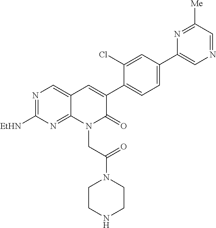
N1=C([EtHN])N=C2C(=C1)C=C(C1=CC=C(C3=CN=CC([Me])=N3)C=C1Cl)C(=O)N2CC(N1CCNCC1)=O
